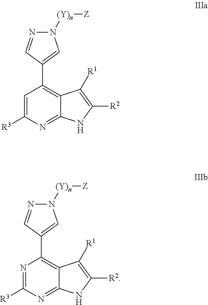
C1=C([R3])N=C2C(=C1C1=CN([(Y)n][Z])N=C1)C([R1])=C([R2])N2.N1=C([R3])N=C2C(=C1C1=CN([(Y)n][Z])N=C1)C([R1])=C([R2])N2
